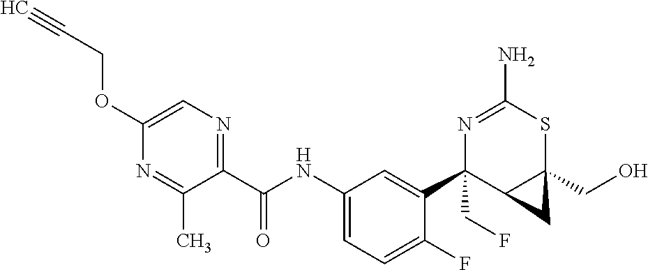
N1=C(N)SC2(CO)C(C1(C1=CC(NC(C3=NC=C(OCC#C)N=C3C)=O)=CC=C1F)CF)C2
